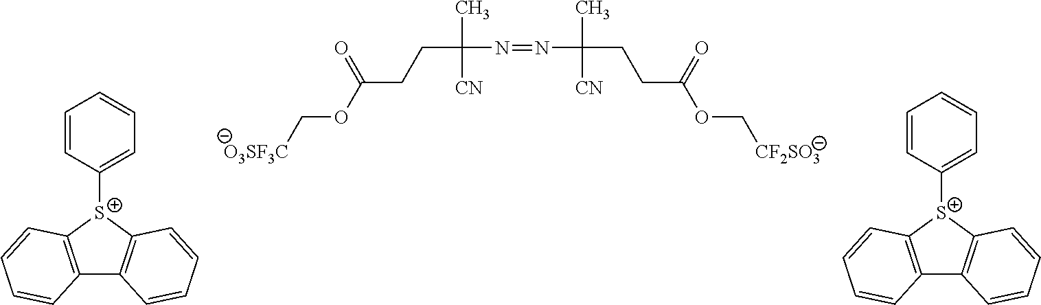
C1([S+]2C3=C(C4=C2C=CC=C4)C=CC=C3)=CC=CC=C1.[O3SF3C]COC(CCC(C)([CN])N=NC(CCC(OC[CF2SO3])=O)(C)[CN])=O.C1([S+]2C3=C(C4=C2C=CC=C4)C=CC=C3)=CC=CC=C1
